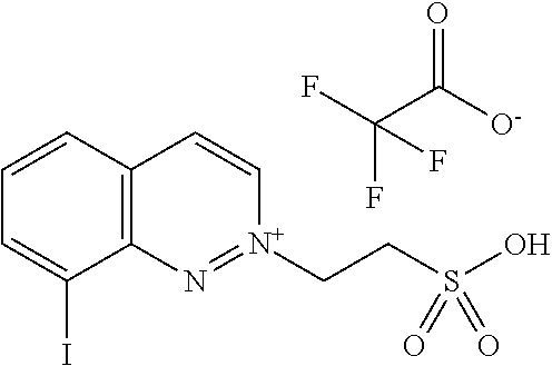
C12=C(C=CC=C1I)C=C[N+](CCS(O)(=O)=O)=N2.FC(F)(C([O-])=O)F
